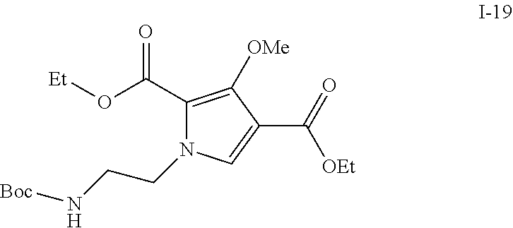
C1(C(O[Et])=O)=C([OMe])C(C(=O)[OEt])=CN1CCN[Boc]
